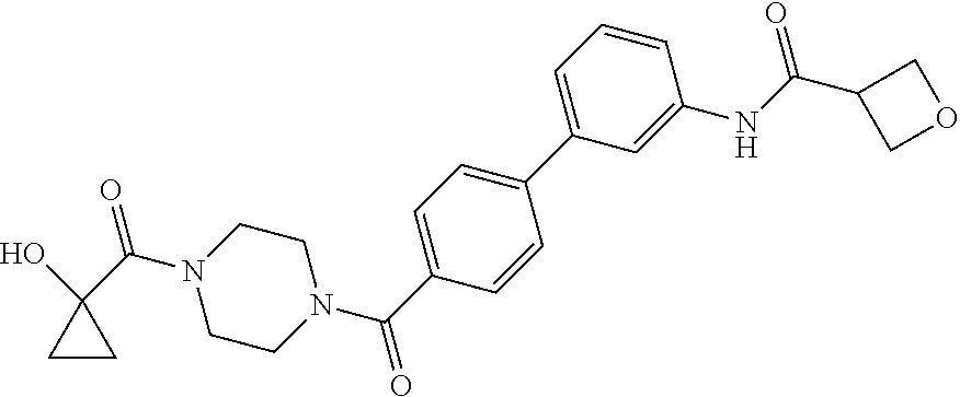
C(=O)(C1=CC=C(C2=CC=CC(NC(C3COC3)=O)=C2)C=C1)N1CCN(C(C2(O)CC2)=O)CC1
